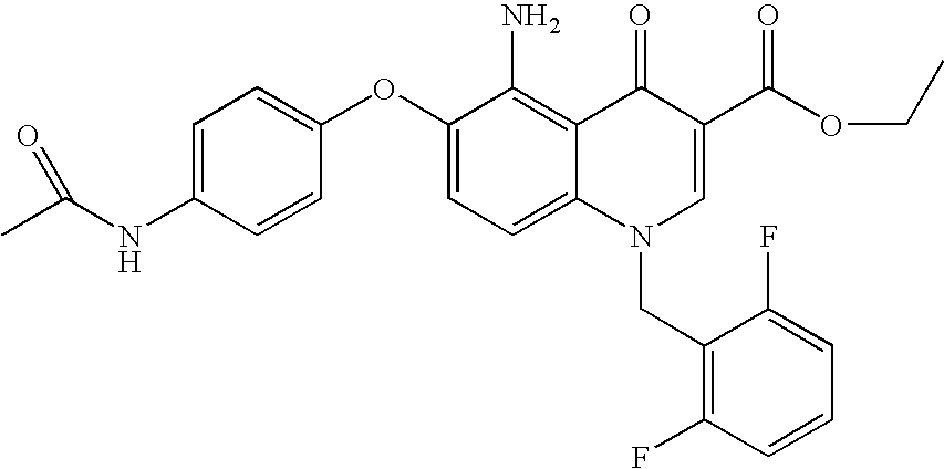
C1=C(NC(C)=O)C=CC(OC2=CC=C3C(=C2N)C(=O)C(C(OCC)=O)=CN3CC2=C(F)C=CC=C2F)=C1
